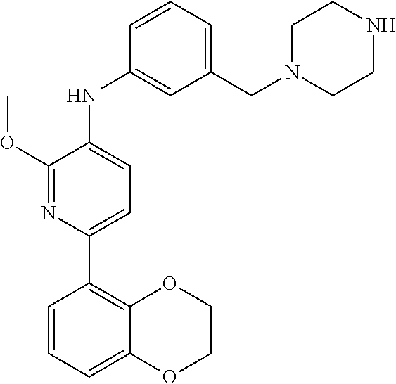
COC1=NC(C2=C3OCCOC3=CC=C2)=CC=C1NC1=CC(CN2CCNCC2)=CC=C1
